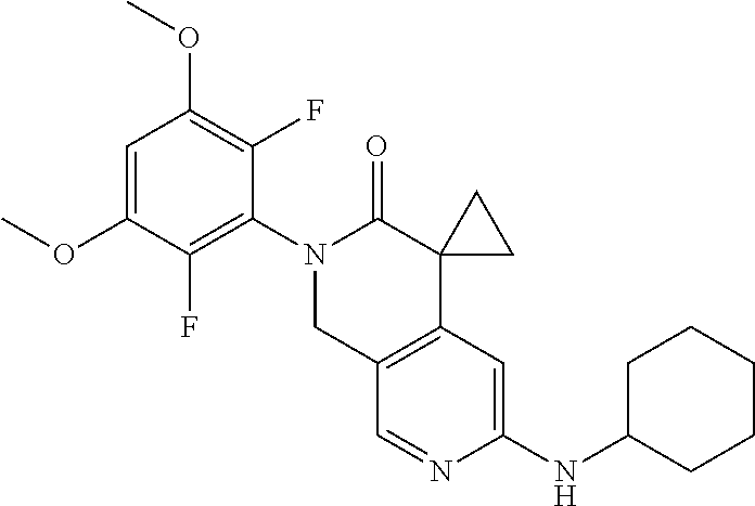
C1=C(OC)C(F)=C(N2CC3=C(C4(C2=O)CC4)C=C(NC2CCCCC2)N=C3)C(F)=C1OC
